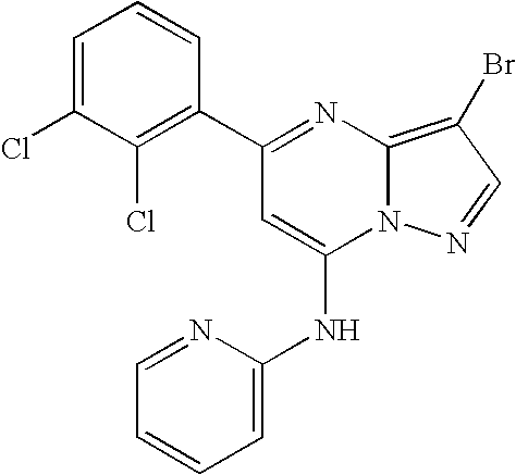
C1(C2=NC3=C(Br)C=NN3C(NC3=CC=CC=N3)=C2)=C(Cl)C(Cl)=CC=C1
